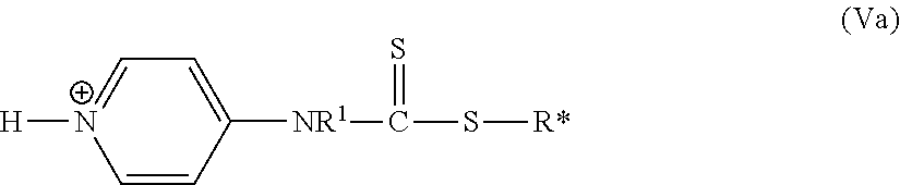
C1=CC([NR1]C(=S)S[R*])=CC=[N+]1[H]
